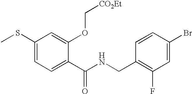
C1(SC)=CC=C(C(NCC2=C(F)C=C(Br)C=C2)=O)C(OC[CO2Et])=C1
